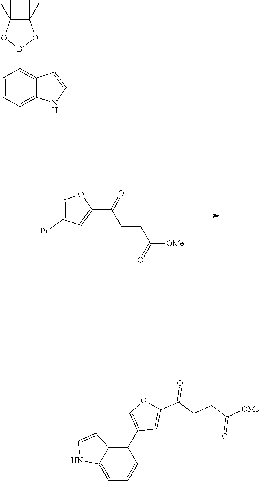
C1(Br)=COC(C(=O)CCC(=O)[OMe])=C1.C1=CC=C2C(=C1B1OC(C)(C)C(C)(C)O1)C=CN2.C1(C2=COC(C(CCC([OMe])=O)=O)=C2)=C2C(=CC=C1)NC=C2
